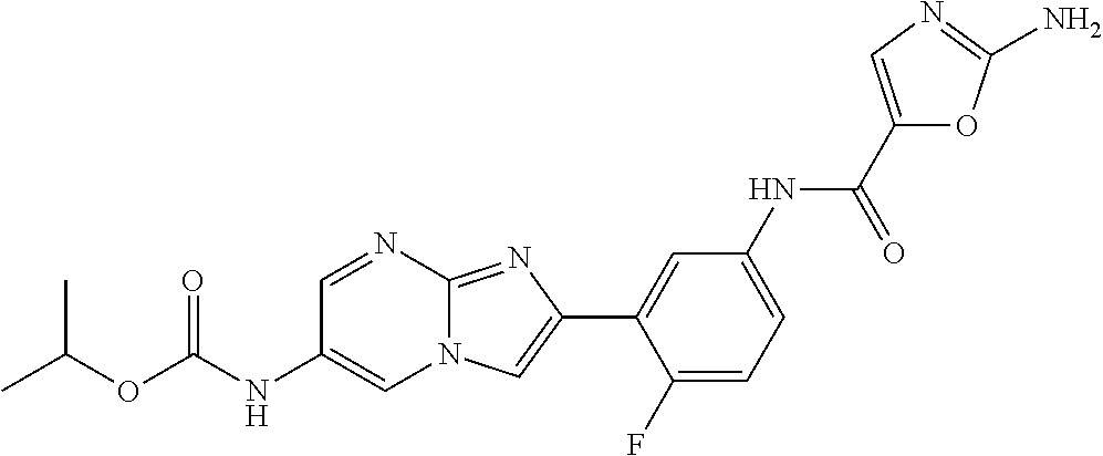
C1=NC2=NC(C3=CC(NC(C4=CN=C(N)O4)=O)=CC=C3F)=CN2C=C1NC(OC(C)C)=O
